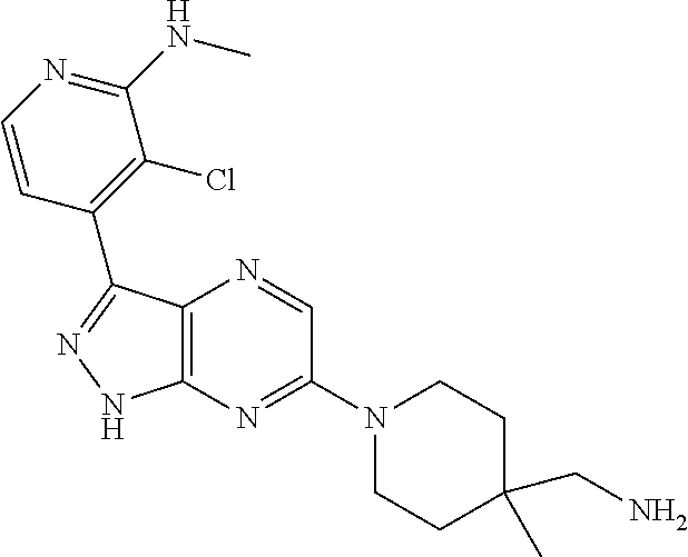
C1(C2=NNC3=C2N=CC(N2CCC(C)(CN)CC2)=N3)=C(Cl)C(NC)=NC=C1
